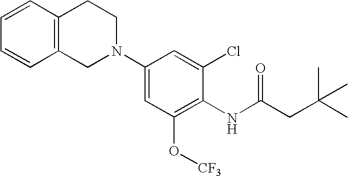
C1(N2CCC3=C(C2)C=CC=C3)=CC(O[CF3])=C(NC(CC(C)(C)C)=O)C(Cl)=C1
